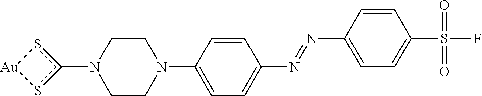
C1CN(C2=CC=C(N=NC3=CC=C(S(F)(=O)=O)C=C3)C=C2)CCN1c1s[Au]s1
